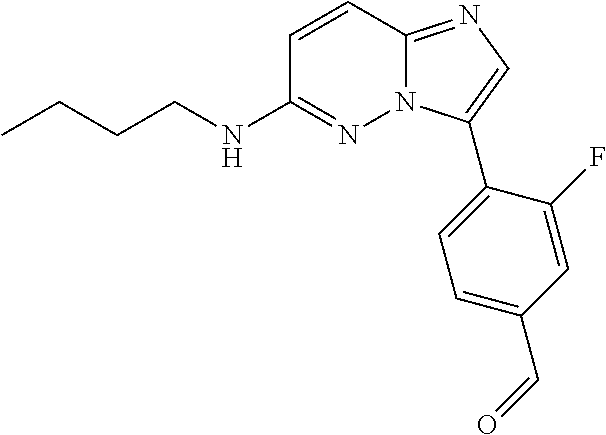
C1=CC2=NC=C(C3=CC=C(C=O)C=C3F)N2N=C1NCCCC
